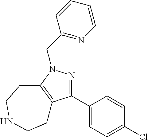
C1=CC=CN=C1CN1N=C(C2=CC=C(Cl)C=C2)C2=C1CCNCC2
